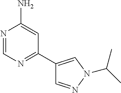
N1=CN=C(C2=CN(C(C)C)N=C2)C=C1N
